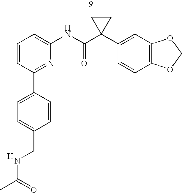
C1(CNC(C)=O)=CC=C(C2=NC(NC(C3(C4=CC5=C(C=C4)OCO5)CC3)=O)=CC=C2)C=C1.[H]
